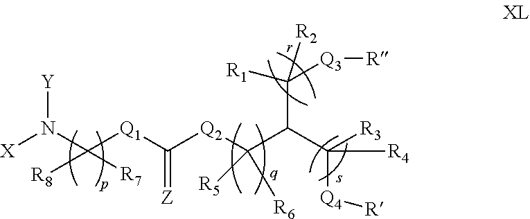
[X]N(C([Q1]C([Q2]C(C(C([R4])([Q4][R])[R3])C([R1])([Q3][R])[R2])([R6])[R5])=[Z])([R8])[R7])[Y]
